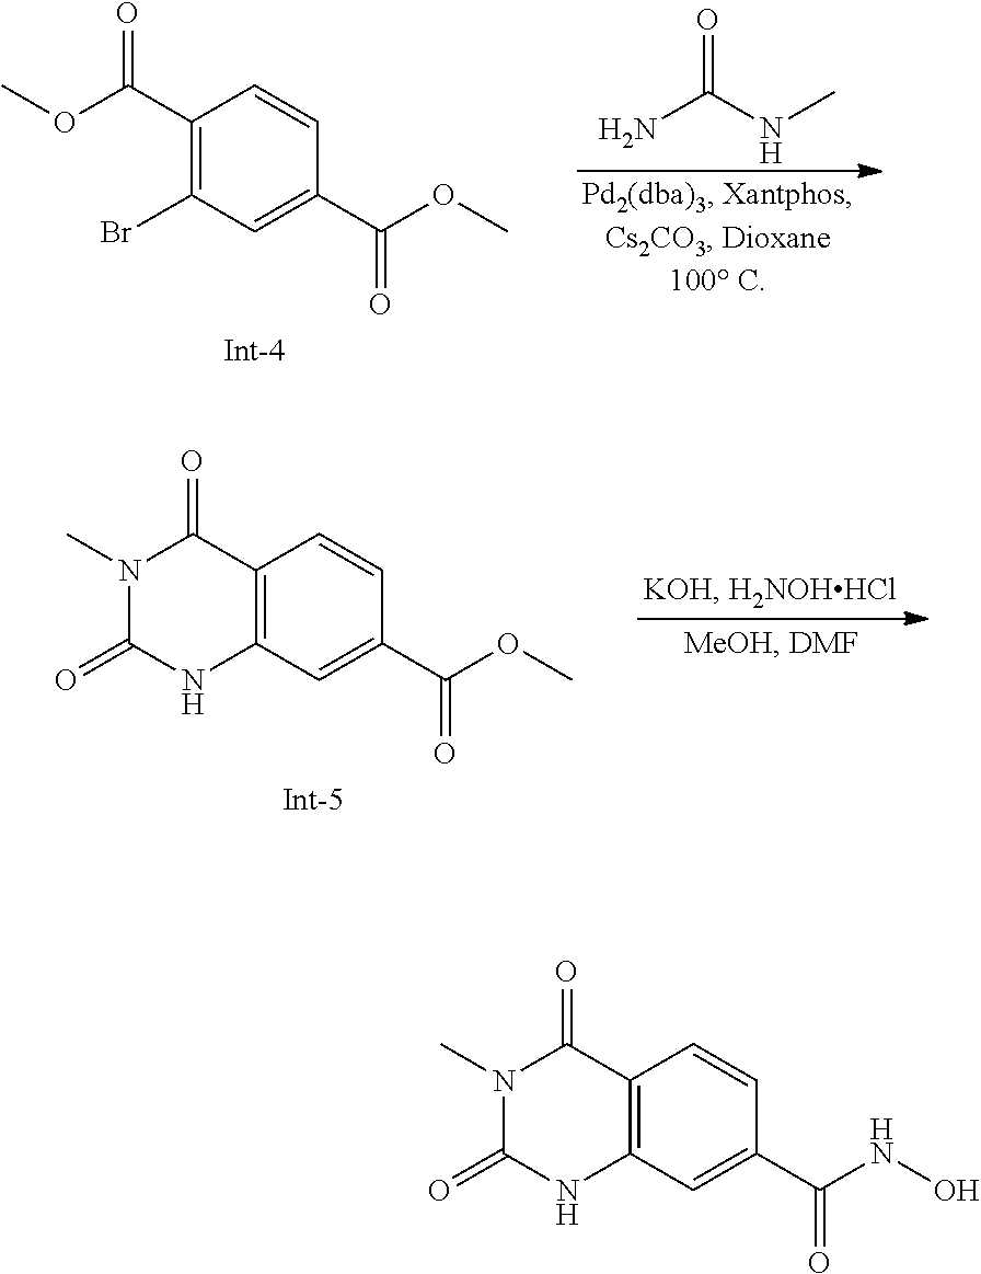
O=C(N)NC.C1(C(OC)=O)=C(Br)C=C(C(OC)=O)C=C1.C12=C(C=C(C(OC)=O)C=C1)NC(=O)N(C)C2=O.C12=C(C=C(C(NO)=O)C=C1)NC(=O)N(C)C2=O
